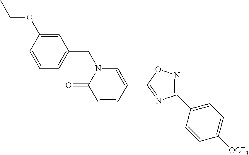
C1=CC(OCC)=CC(CN2C(=O)C=CC(C3=NC(C4=CC=C([OCF3])C=C4)=NO3)=C2)=C1
